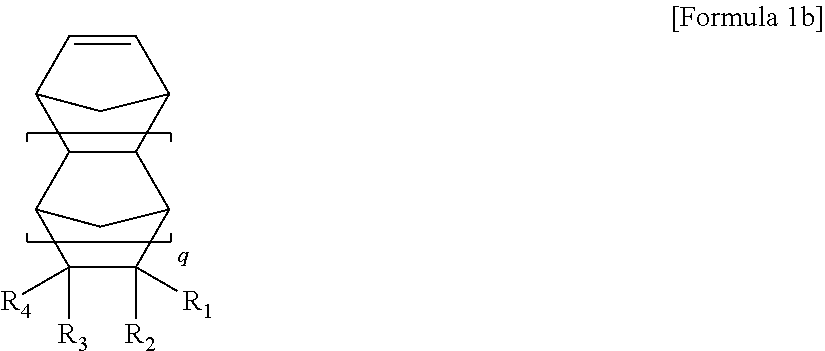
C12C=CC(C1)C1C2C2C([R2])([R1])C([R3])([R4])C1C2
